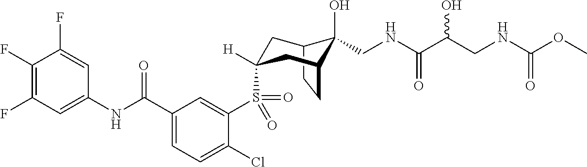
C12CCC(CC(S(C3=CC(C(NC4=CC(F)=C(F)C(F)=C4)=O)=CC=C3Cl)(=O)=O)([H])C1)C2(O)CNC(C(CNC(OC)=O)O)=O
